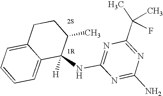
C1(NC2=NC(C(C)(C)F)=NC(N)=N2)([H])C(C)CCC2=CC=CC=C12
